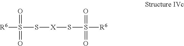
[R6]S(S[X]SS([R6])(=O)=O)(=O)=O
